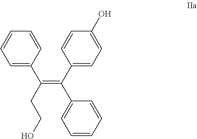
C1=CC=C(C(=C(C2=CC=CC=C2)C2=CC=C(O)C=C2)CCO)C=C1
